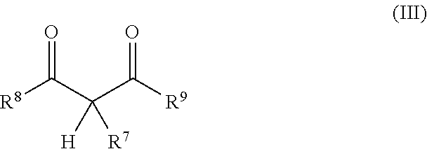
O=C(C(C([R9])=O)([H])[R7])[R8]
